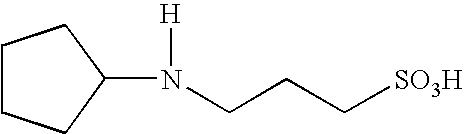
N(CCC[SO3H])([H])C1CCCC1
